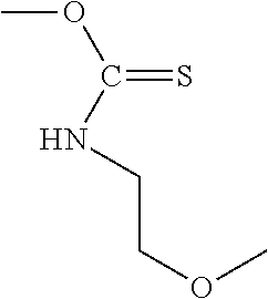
C(OC)(=S)NCCOC
